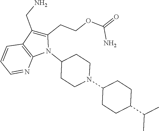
N1(C2CCN(C3CCC(C(C)C)CC3)CC2)C(CCOC(=O)N)=C(CN)C2=C1N=CC=C2
